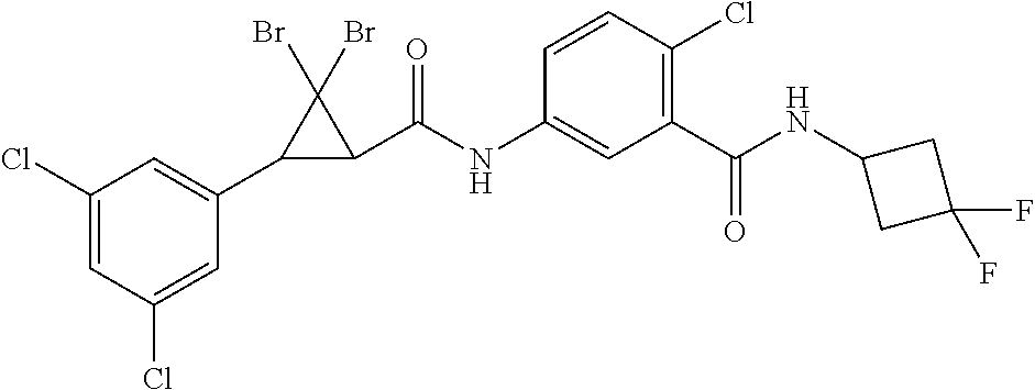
C1(C2C(C(NC3=CC(C(NC4CC(F)(F)C4)=O)=C(Cl)C=C3)=O)C2(Br)Br)=CC(Cl)=CC(Cl)=C1
